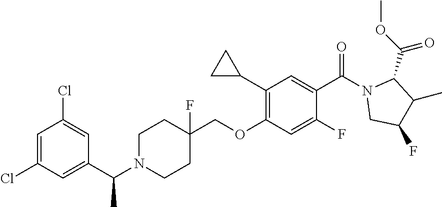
C1(Cl)=CC(Cl)=CC(C(N2CCC(COC3=C(C4CC4)C=C(C(N4CC(F)C(C)C4C(=O)OC)=O)C(F)=C3)(F)CC2)C)=C1
